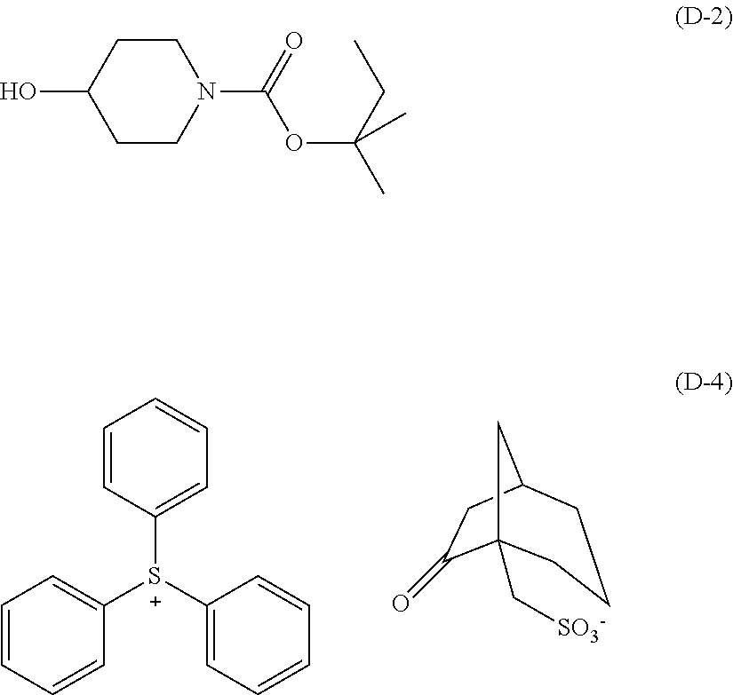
C1([S+](C2=CC=CC=C2)C2=CC=CC=C2)=CC=CC=C1.C12(C[SO3-])C(=O)CC(C1)CCC2.N1(C(OC(CC)(C)C)=O)CCC(O)CC1
